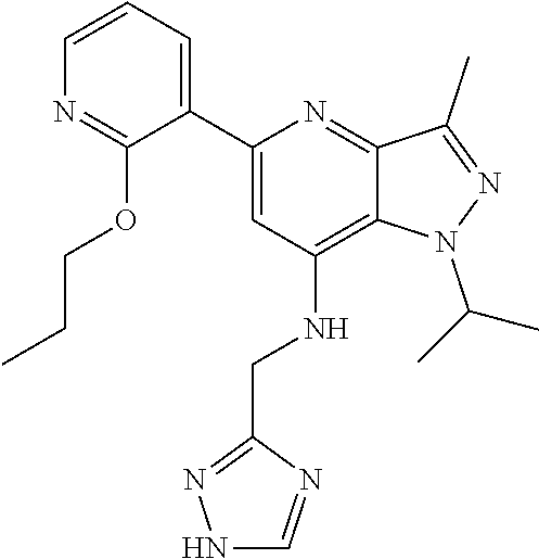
N1(C(C)C)C2=C(NCC3=NNC=N3)C=C(C3=CC=CN=C3OCCC)N=C2C(C)=N1
